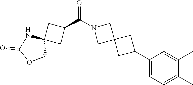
N1(C(C2CC3(C2)NC(=O)OC3)=O)CC2(C1)CC(C1=CC=C(C)C(C)=C1)C2
